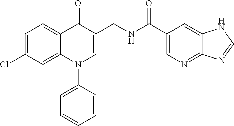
C1=C(Cl)C=C2C(=C1)C(=O)C(CNC(C1=CN=C3C(=C1)NC=N3)=O)=CN2C1=CC=CC=C1
